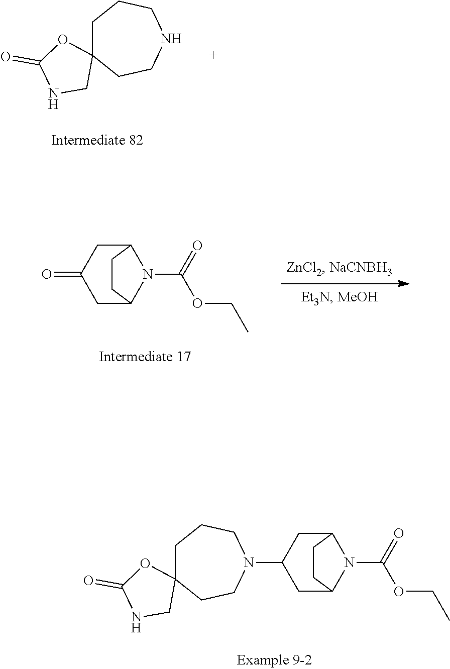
C12CC(N3CCC4(CCC3)OC(=O)NC4)CC(N1C(=O)OCC)CC2.C1C2(CCNCC1)OC(=O)NC2.C12CC(=O)CC(N1C(=O)OCC)CC2
